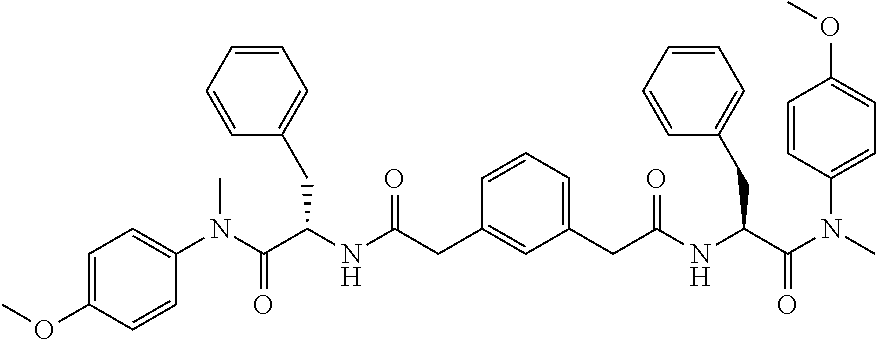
C1(N(C(C(NC(=O)CC2=CC(CC(NC(C(N(C)C3=CC=C(OC)C=C3)=O)CC3=CC=CC=C3)=O)=CC=C2)CC2=CC=CC=C2)=O)C)=CC=C(OC)C=C1
